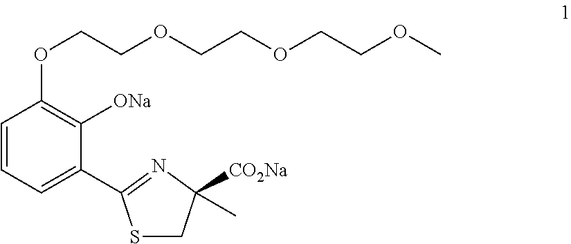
C1=CC=C(C2=NC([CO2Na])(C)CS2)C([ONa])=C1OCCOCCOCCOC
